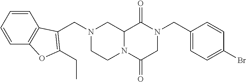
C12N(C(=O)CN(CC3=CC=C(Br)C=C3)C1=O)CCN(CC1=C(CC)OC3=C1C=CC=C3)C2
